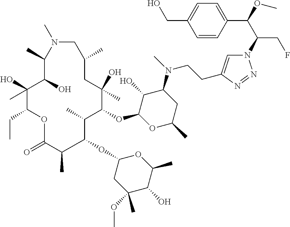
N1=NN(C(C(C2=CC=C(CO)C=C2)OC)CF)C=C1CCN(C1C(O)C(OC2C(C)C(OC3CC(OC)(C)C(O)C(C)O3)C(C)C(=O)OC(CC)C(O)(C)C(O)C(C)N(C)CC(C)CC2(O)C)OC(C)C1)C
